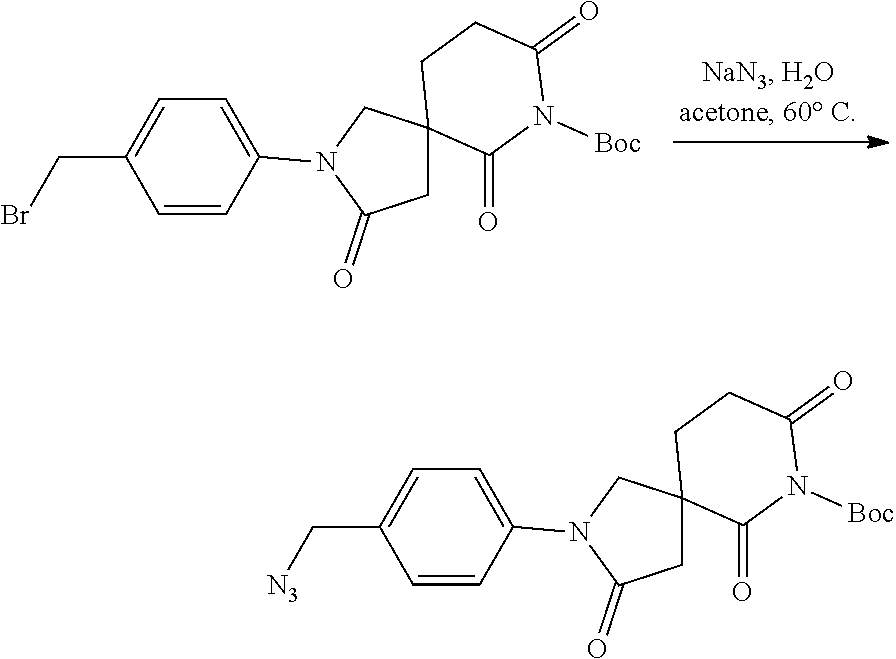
C1=CC(N2C(=O)CC3(C2)C(=O)N([Boc])C(=O)CC3)=CC=C1CBr.C1=CC(N2C(=O)CC3(C2)C(=O)N([Boc])C(=O)CC3)=CC=C1C[N3]
